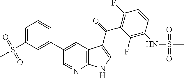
C1=C(S(C)(=O)=O)C=C(C2=CC3=C(N=C2)NC=C3C(C2=C(F)C=CC(NS(C)(=O)=O)=C2F)=O)C=C1
